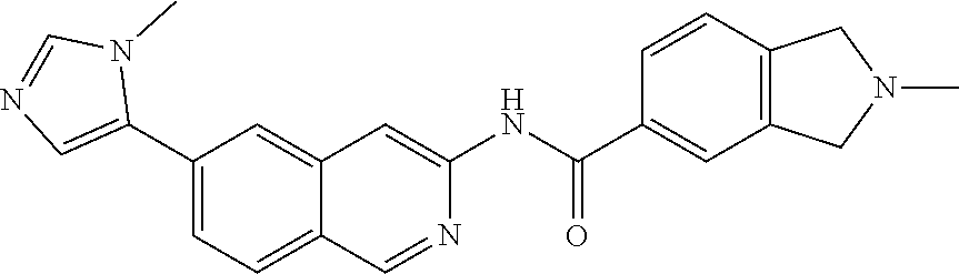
C1(C2=CN=CN2C)=CC=C2C(=C1)C=C(NC(=O)C1=CC3=C(C=C1)CN(C)C3)N=C2
